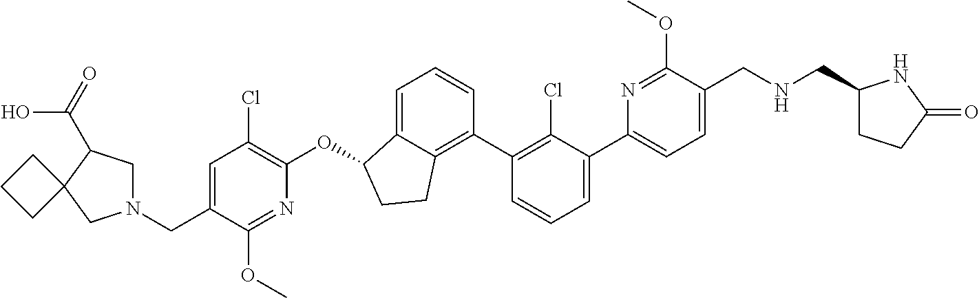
O(C1C2=CC=CC(C3=C(Cl)C(C4=CC=C(CNCC5CCC(=O)N5)C(OC)=N4)=CC=C3)=C2CC1)C1=C(Cl)C=C(CN2CC(C(=O)O)C3(C2)CCC3)C(OC)=N1
